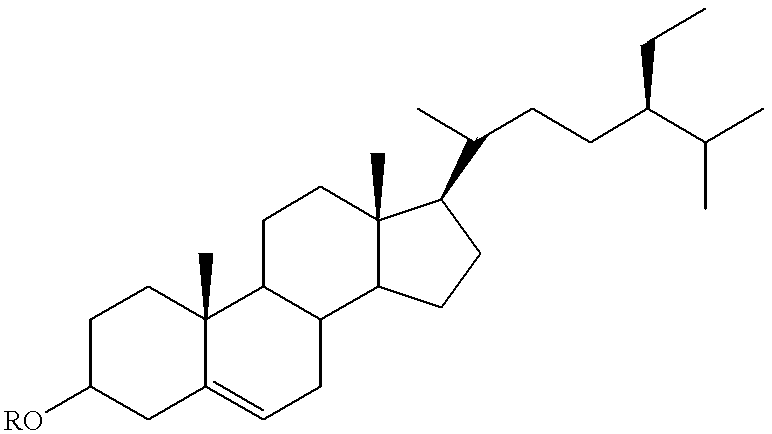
C1C([RO])CC2=CCC3C(C2(C)C1)CCC1(C)C3CCC1C(C)CCC(C(C)C)CC
